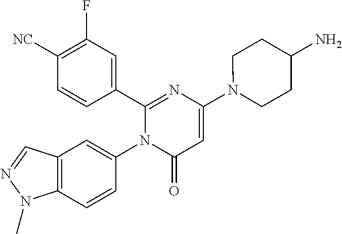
C1(C2=CC(F)=C([CN])C=C2)=NC(N2CCC(N)CC2)=CC(=O)N1C1=CC2=C(C=C1)N(C)N=C2
